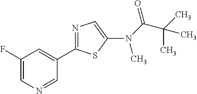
C1=C(F)C=C(C2=NC=C(N(C(C(C)(C)C)=O)C)S2)C=N1
